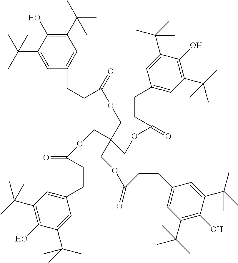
C1=C(C(C)(C)C)C(O)=C(C(C)(C)C)C=C1CCC(=O)OCC(COC(CCC1=CC(C(C)(C)C)=C(O)C(C(C)(C)C)=C1)=O)(COC(CCC1=CC(C(C)(C)C)=C(O)C(C(C)(C)C)=C1)=O)COC(CCC1=CC(C(C)(C)C)=C(O)C(C(C)(C)C)=C1)=O
